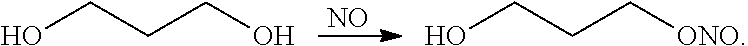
[NO].OCCCO.OCCC[ONO]
